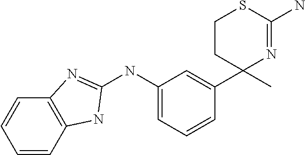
C1=CC=C(NC2=NC3=C(C=CC=C3)N2)C=C1C1(C)N=C(N)SCC1
